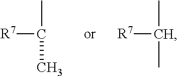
[R7]C(C)C.[R7]C(C)C
